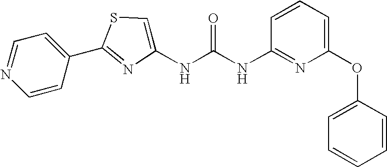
C1=CC(C2=NC(NC(NC3=NC(OC4=CC=CC=C4)=CC=C3)=O)=CS2)=CC=N1
